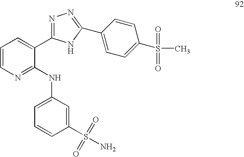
C1=CN=C(NC2=CC=CC(S(N)(=O)=O)=C2)C(C2=NN=C(C3=CC=C(S(=O)(=O)C)C=C3)N2)=C1
